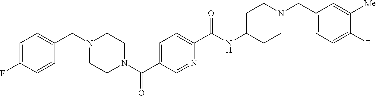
N1(C(C2=CC=C(C(NC3CCN(CC4=CC=C(F)C([Me])=C4)CC3)=O)N=C2)=O)CCN(CC2=CC=C(F)C=C2)CC1
